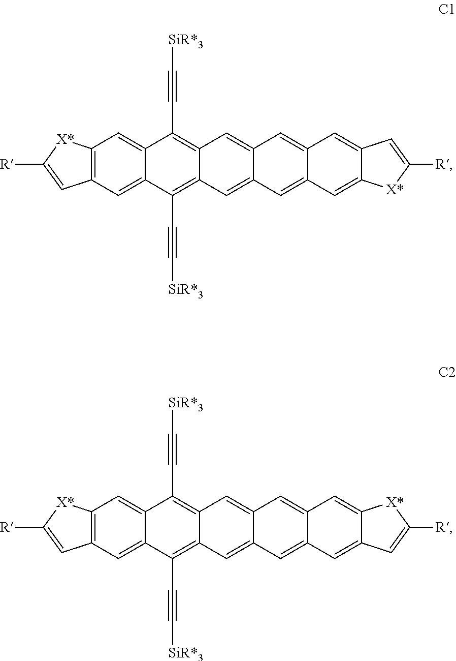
C12=C(C=C3C(=C1)C(C#C[SiR*3])=C1C(=C3C#C[SiR*3])C=C3C(=C1)C=C1C(=C3)C=C3[X*]C([R])=CC3=C1)C=C([R])[X*]2.C12=C(C=C3C(=C1)C(C#C[SiR*3])=C1C(=C3C#C[SiR*3])C=C3C(=C1)C=C1C(=C3)C=C3C=C([R])[X*]C3=C1)C=C([R])[X*]2
